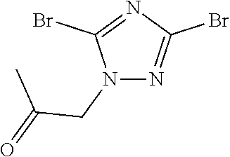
N1(CC(C)=O)N=C(Br)N=C1Br
